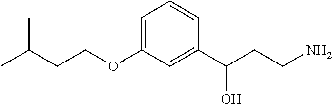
C(CCOC1=CC=CC(C(CCN)O)=C1)(C)C
